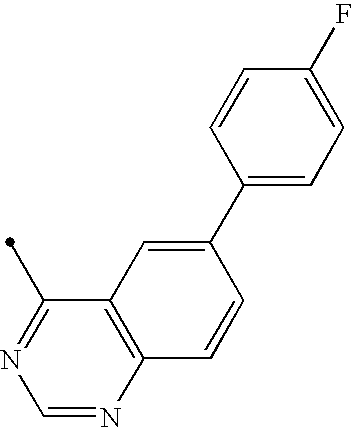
C12=C(N=CN=C1C)C=CC(C1=CC=C(F)C=C1)=C2
